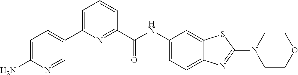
C1=C(C2=CC=C(N)N=C2)N=C(C(NC2=CC=C3C(=C2)SC(N2CCOCC2)=N3)=O)C=C1
